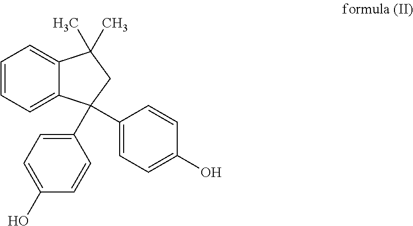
C1=CC=C2C(=C1)C(C)(C)CC2(C1=CC=C(O)C=C1)C1=CC=C(O)C=C1
